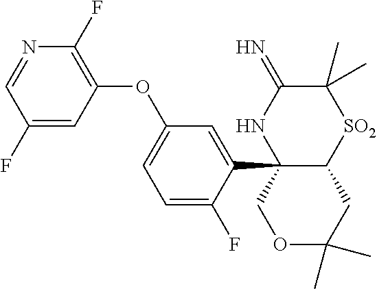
C12(C3=CC(OC4=C(F)N=CC(F)=C4)=CC=C3F)C(CC(C)(C)OC1)[SO2]C(C)(C)C(=N)N2
